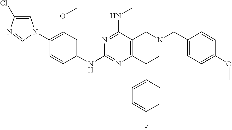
N1=C(NC)C2=C(N=C1NC1=CC(OC)=C(N3C=C(Cl)N=C3)C=C1)C(C1=CC=C(F)C=C1)CN(CC1=CC=C(OC)C=C1)C2
